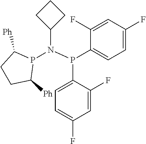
C1(N(P(C2=CC=C(F)C=C2F)C2=CC=C(F)C=C2F)P2C([Ph])CCC2[Ph])CCC1
